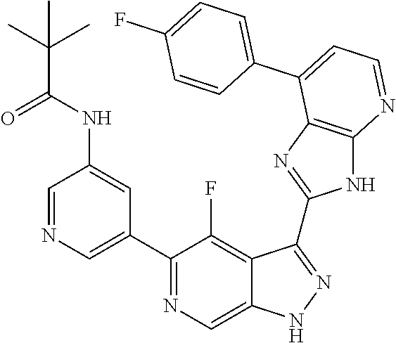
C1=NC=C(C2=NC=C3C(=C2F)C(C2=NC4=C(N2)N=CC=C4C2=CC=C(F)C=C2)=NN3)C=C1NC(=O)C(C)(C)C
